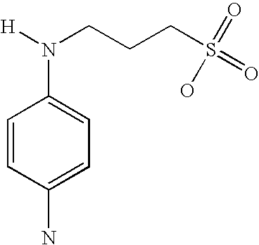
[H]N(CCCS(=O)(O)=O)C1=CC=C(N)C=C1
